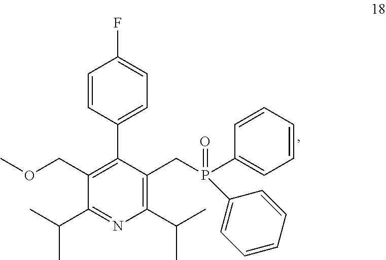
C1=CC(C2=C(COC)C(C(C)C)=NC(C(C)C)=C2CP(C2=CC=CC=C2)(=O)C2=CC=CC=C2)=CC=C1F
